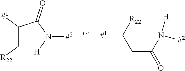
C(C[R22])(C(N([H])[#2])=O)[#1].C(C(N([H])[#2])=O)C([R22])[#1]
